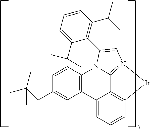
C12=CC=CC3=C1C1=N(C=C(C4=C(C(C)C)C=CC=C4C(C)C)N1C1=C2C=C(CC(C)(C)C)C=C1)[Ir]3
